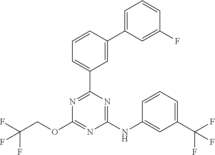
N1=C(OCC(F)(F)F)N=C(C2=CC=CC(C3=CC=CC(F)=C3)=C2)N=C1NC1=CC(C(F)(F)F)=CC=C1
